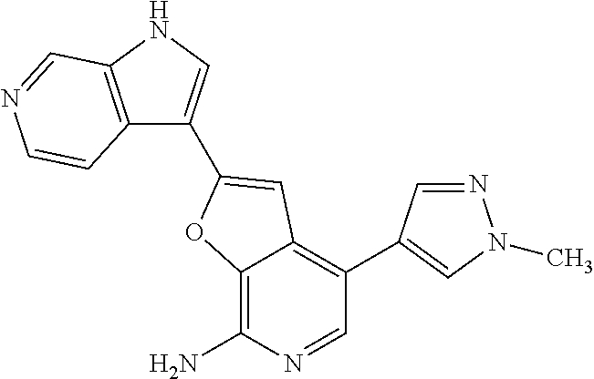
C12=C(N)N=CC(C3=CN(C)N=C3)=C1C=C(C1=CNC3=C1C=CN=C3)O2
